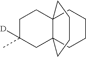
C123C(CCCC1)(CC([D])(C)CC2)CCCC3
